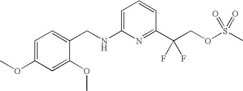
C1=C(NCC2=CC=C(OC)C=C2OC)N=C(C(COS(C)(=O)=O)(F)F)C=C1
